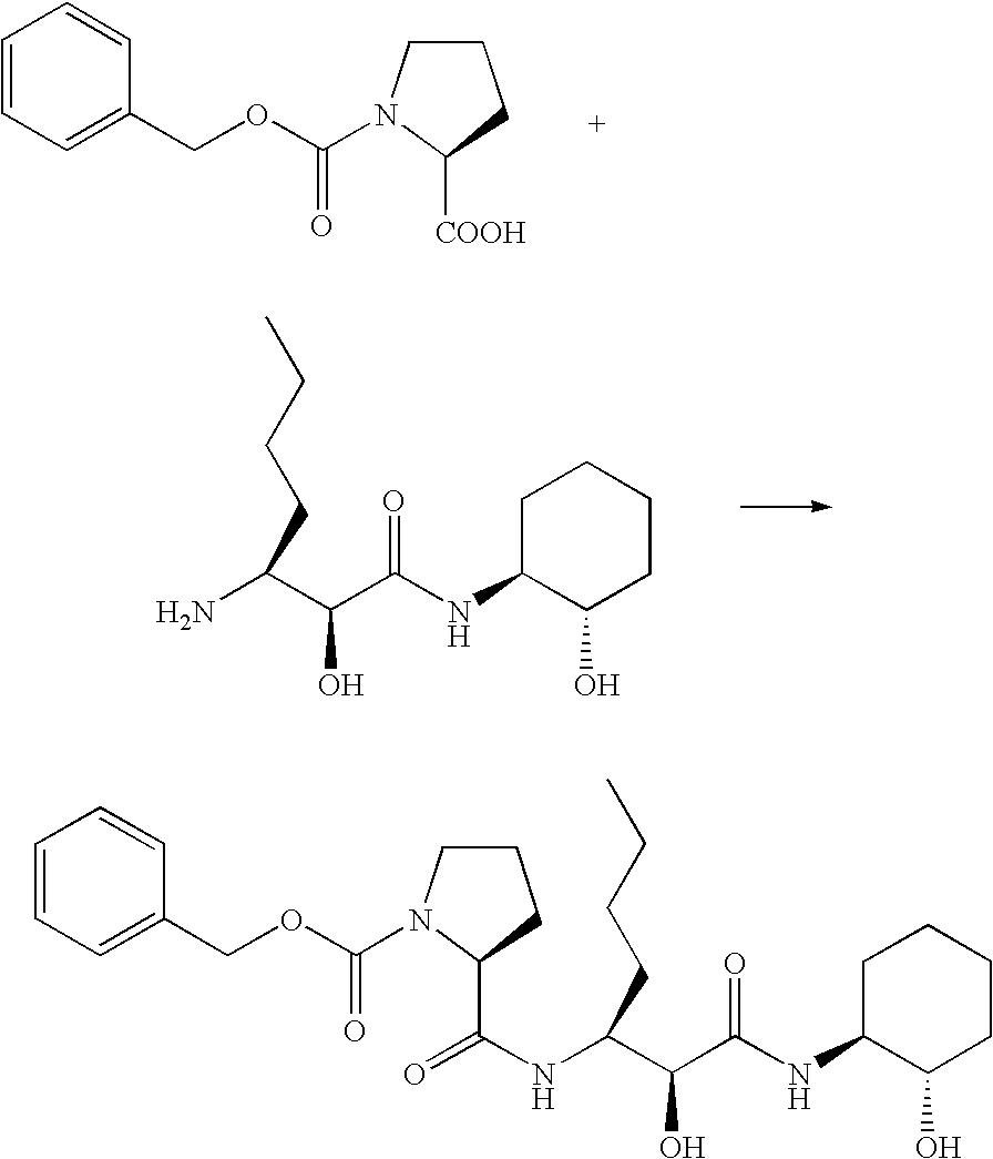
C1=CC=C(COC(=O)N2CCCC2[COOH])C=C1.CCCCC(N)C(C(NC1CCCCC1O)=O)O.C1=CC=C(COC(=O)N2CCCC2C(NC(CCCC)C(C(NC2CCCCC2O)=O)O)=O)C=C1
